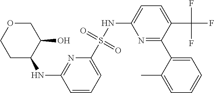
N(C1C(O)COCC1)C1=NC(S(NC2=CC=C(C(F)(F)F)C(C3=CC=CC=C3C)=N2)(=O)=O)=CC=C1
